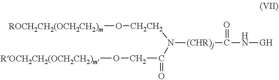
[CH2CH2](N([(CHR)j]C(N[GH])=O)C(=O)CO[ROCH2CH2(OCH2CH2)m])O[ROCH2CH2(OCH2CH2)m]
